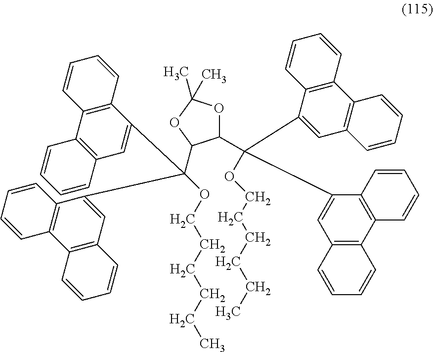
C1(C(C2=CC3=C(C4=C2C=CC=C4)C=CC=C3)(C2=CC3=C(C4=C2C=CC=C4)C=CC=C3)OCCCCCC)OC(C)(C)OC1C(C1=CC2=C(C3=C1C=CC=C3)C=CC=C2)(C1=CC2=C(C3=C1C=CC=C3)C=CC=C2)OCCCCCC
